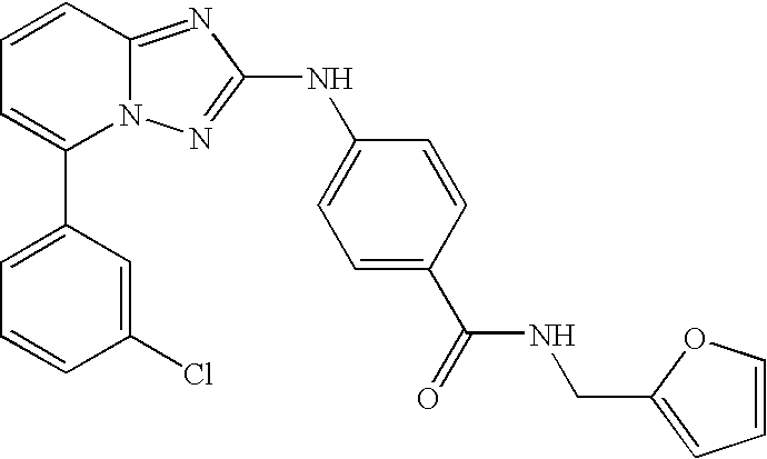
C1(C2=CC=CC3=NC(NC4=CC=C(C(=O)NCC5=CC=CO5)C=C4)=NN23)=CC=CC(Cl)=C1
